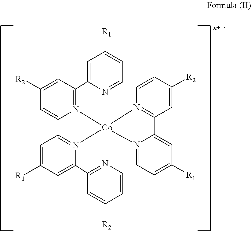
[Co]1234(N5=C(C=C([R2])C=C5)C5=CC([R1])=CC=N15)N1=CC=C([R1])C=C1C1=N2C(=CC([R2])=C1)C1=N3C(=CC([R1])=C1)C1=N4C=CC([R2])=C1
